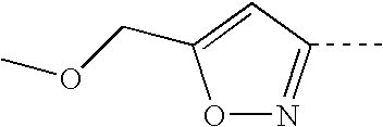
O1N=C(C)C=C1COC
